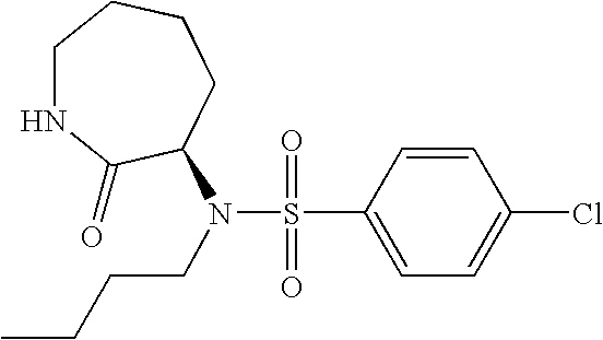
CCCCN(S(=O)(=O)C1=CC=C(Cl)C=C1)C1C(=O)NCCCC1
